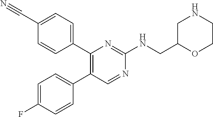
C1(C#N)=CC=C(C2=C(C3=CC=C(F)C=C3)C=NC(NCC3OCCNC3)=N2)C=C1
